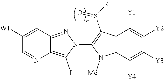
C12=C(I)N(C3=C(S([R1])=O)C4=C(N3[Me])C([Y4])=C([Y3])C([Y2])=C4[Y1])N=C1C=C([W1])C=N2
